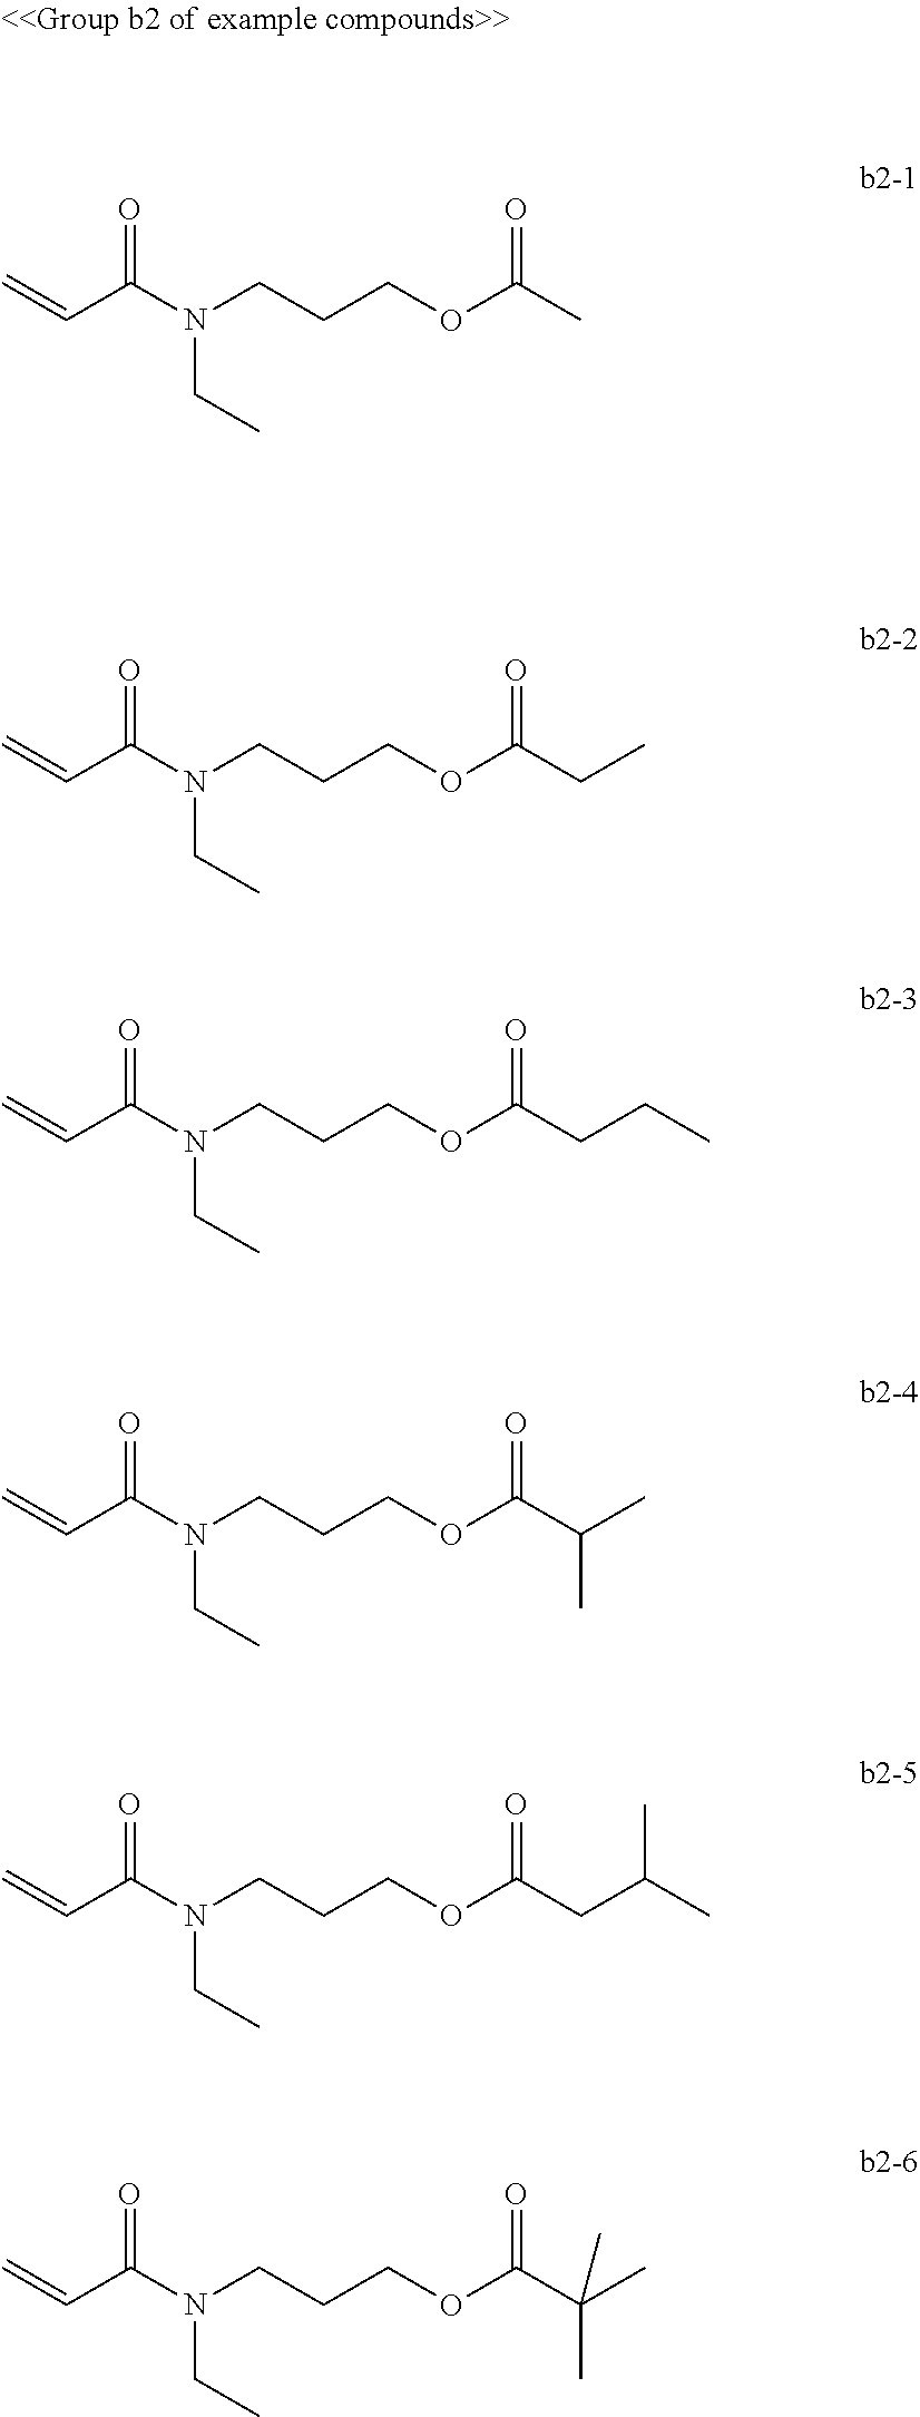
C=CC(N(CCCOC(C)=O)CC)=O.C=CC(N(CCCOC(CC)=O)CC)=O.C=CC(N(CCCOC(CCC)=O)CC)=O.C=CC(N(CCCOC(C(C)C)=O)CC)=O.C=CC(N(CCCOC(CC(C)C)=O)CC)=O.C=CC(N(CCCOC(C(C)(C)C)=O)CC)=O
